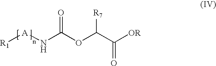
O=C(OC(C([OR])=O)[R7])N[A][R1]
